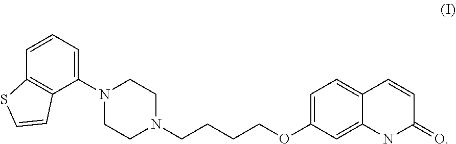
N1(C2=CC=CC3=C2C=CS3)CCN(CCCCOC2=CC=C3C(=C2)NC(=O)C=C3)CC1
